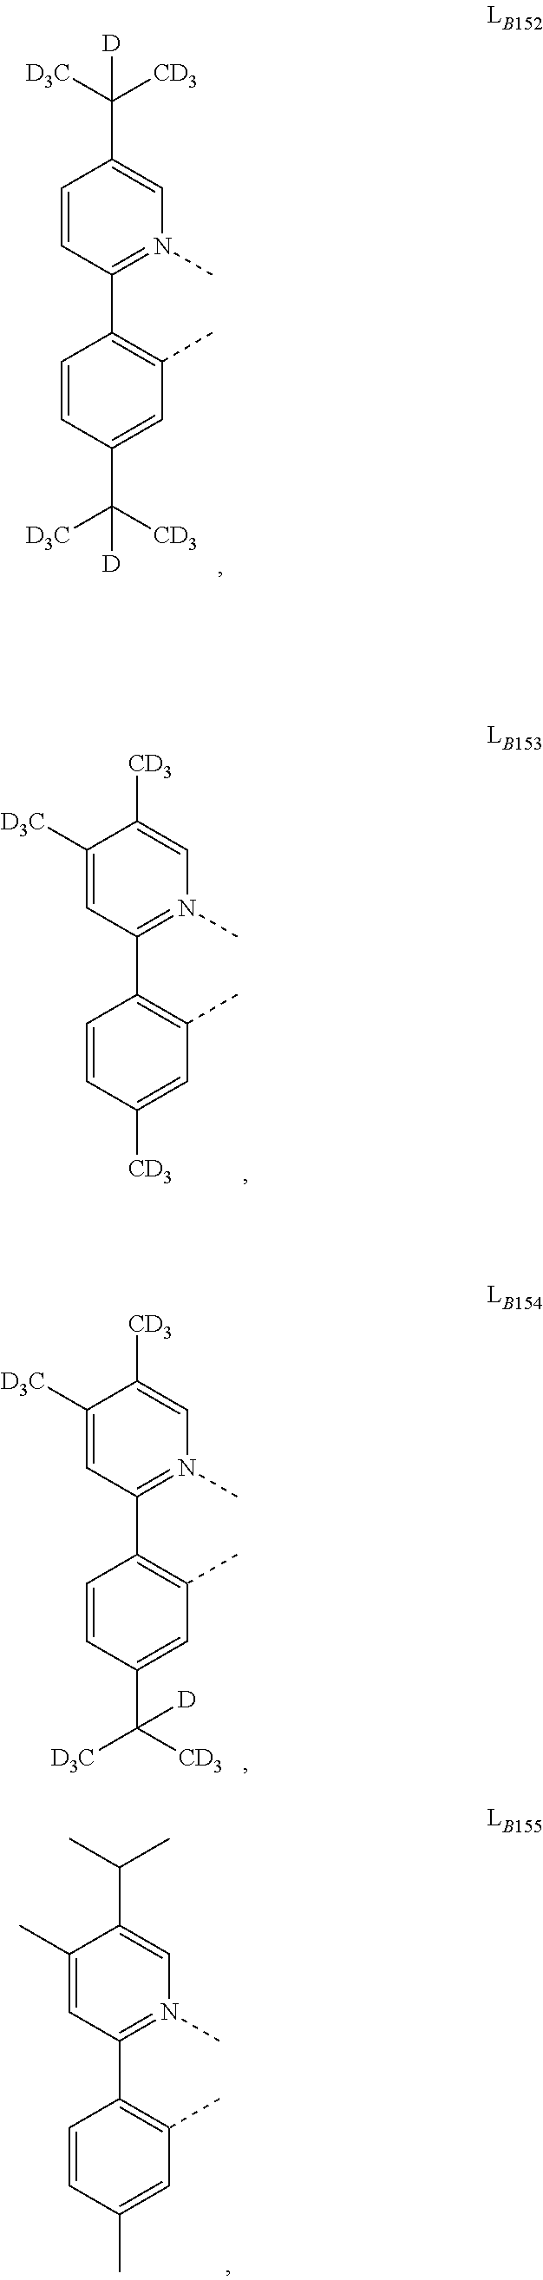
C1=CC(C2=C(C)C=C(C([D])([D3C])[CD3])C=C2)=N(C)C=C1C([D3C])([CD3])[D].C1([D3C])=CC(C2=C(C)C=C([CD3])C=C2)=N(C)C=C1[CD3].C1([D3C])=CC(C2=C(C)C=C(C([D3C])([CD3])[D])C=C2)=N(C)C=C1[CD3].C1(C)=CC(C2=C(C)C=C(C)C=C2)=N(C)C=C1C(C)C
